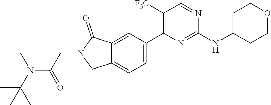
C1(NC2CCOCC2)=NC(C2=CC=C3C(=C2)C(=O)N(CC(N(C(C)(C)C)C)=O)C3)=C([F3C])C=N1
